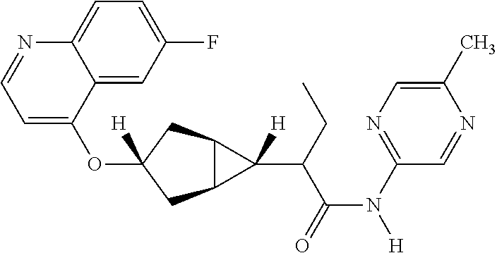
O(C1([H])CC2C(C1)C2(C(C(N([H])C1=NC=C(C)N=C1)=O)CC)[H])C1=CC=NC2=CC=C(F)C=C12
